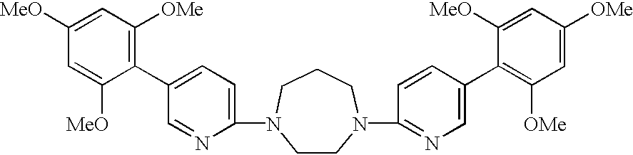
C1(C2=CC=C(N3CCN(C4=NC=C(C5=C([OMe])C=C([OMe])C=C5[MeO])C=C4)CCC3)N=C2)=C([OMe])C=C([MeO])C=C1[MeO]
